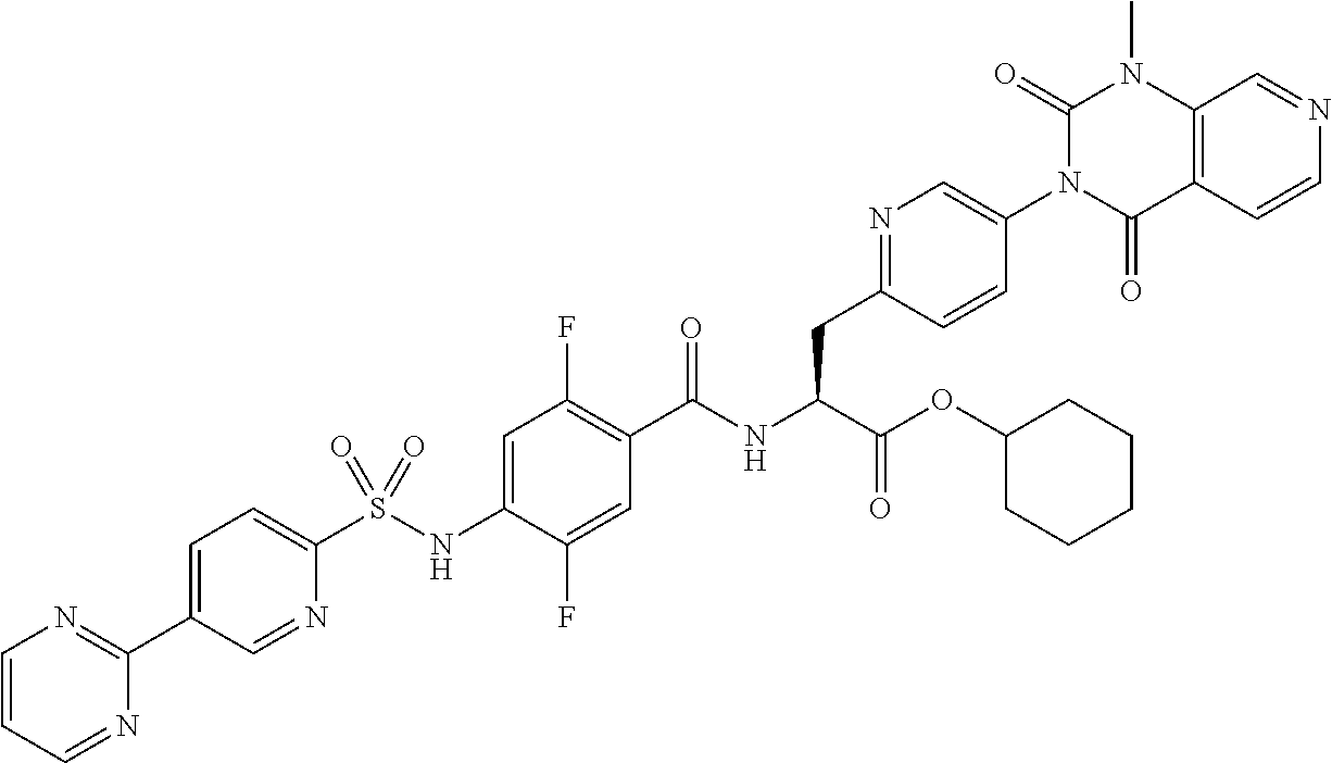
C1=C(C2=NC=CC=N2)C=NC(S(NC2=CC(F)=C(C(NC(C(OC3CCCCC3)=O)CC3=NC=C(N4C(=O)C5=C(N(C)C4=O)C=NC=C5)C=C3)=O)C=C2F)(=O)=O)=C1
